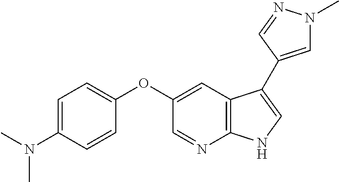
C1=NC2=C(C=C1OC1=CC=C(N(C)C)C=C1)C(C1=CN(C)N=C1)=CN2
